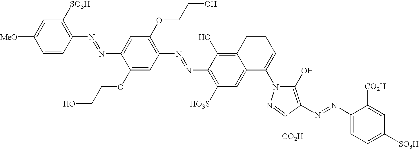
C1=C([MeO])C=CC(N=NC2=CC(OCCO)=C(N=NC3=C([HO3S])C=C4C(=C3O)C=CC=C4N3C(O)=C(N=NC4=CC=C([SO3H])C=C4[CO2H])C([CO2H])=N3)C=C2OCCO)=C1[SO3H]
